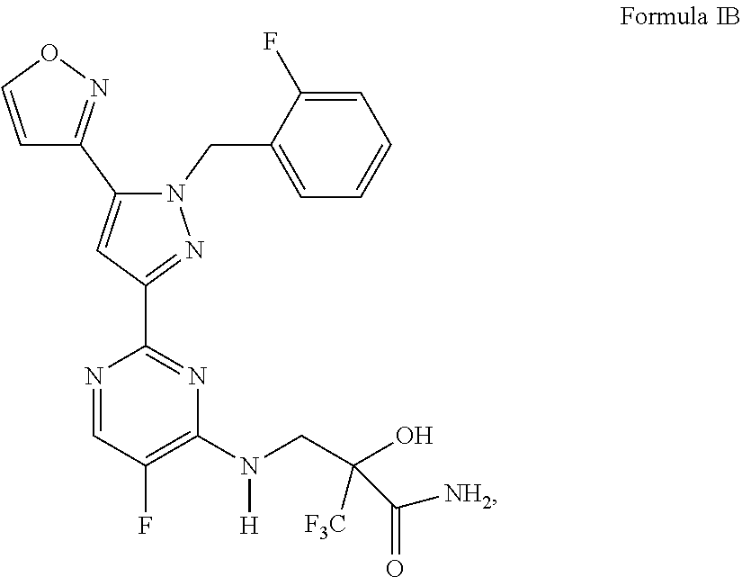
C1(C2=NOC=C2)=CC(C2=NC(N(CC(O)(C([NH2])=O)[F3C])[H])=C(F)C=N2)=NN1CC1=CC=CC=C1F
